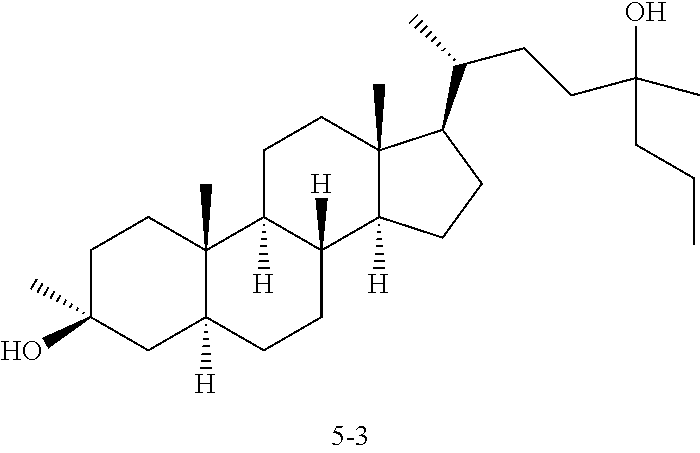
C1C(O)(C)CC2([H])C(C)(C1)C1([H])C([H])(CC2)C2([H])C(C)(CC1)C(C(CCC(C)(O)CCC)C)CC2
